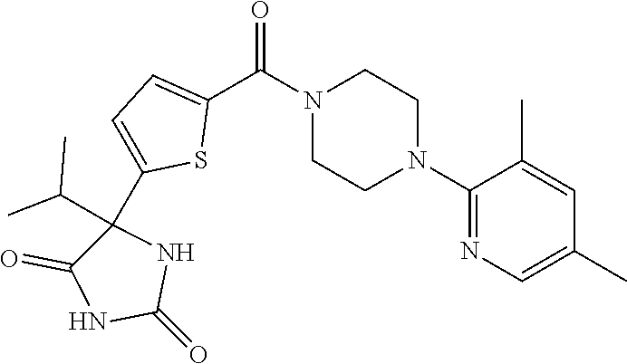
C1(N2CCN(C(C3=CC=C(C4(C(C)C)C(=O)NC(=O)N4)S3)=O)CC2)=NC=C(C)C=C1C
